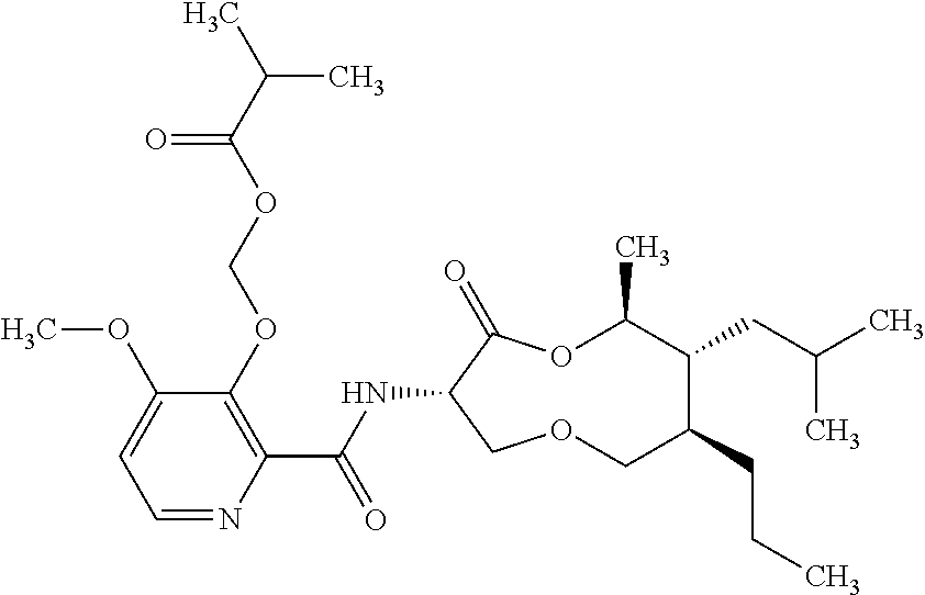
C1(OCOC(C(C)C)=O)=C(C(NC2C(=O)OC(C)C(CC(C)C)C(CCC)COC2)=O)N=CC=C1OC
